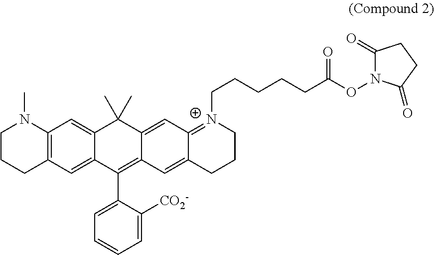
C12=C(C=C3C(=C1)C(C)(C)C1=CC4=[N+](CCCCCC(ON5C(=O)CCC5=O)=O)CCCC4=CC1=C3C1=CC=CC=C1[CO2-])CCCN2C
